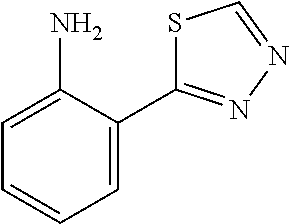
C1=C(C2=NN=CS2)C(N)=CC=C1
